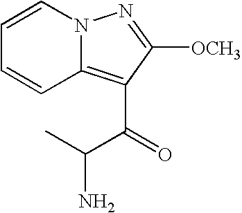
C1=CC2=C(C(=O)C(C)N)C([OCH3])=NN2C=C1
